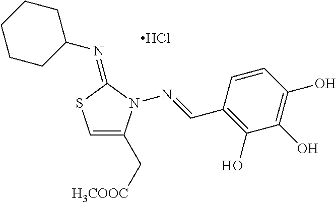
C1CCC(N=C2SC=C(C[H3COOC])N2N=CC2=C(O)C(O)=C(O)C=C2)CC1.Cl
